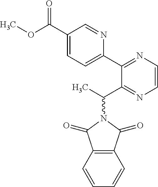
C12=C(C=CC=C1)C(=O)N(C(C)C1=NC=CN=C1C1=CC=C(C(OC)=O)C=N1)C2=O
